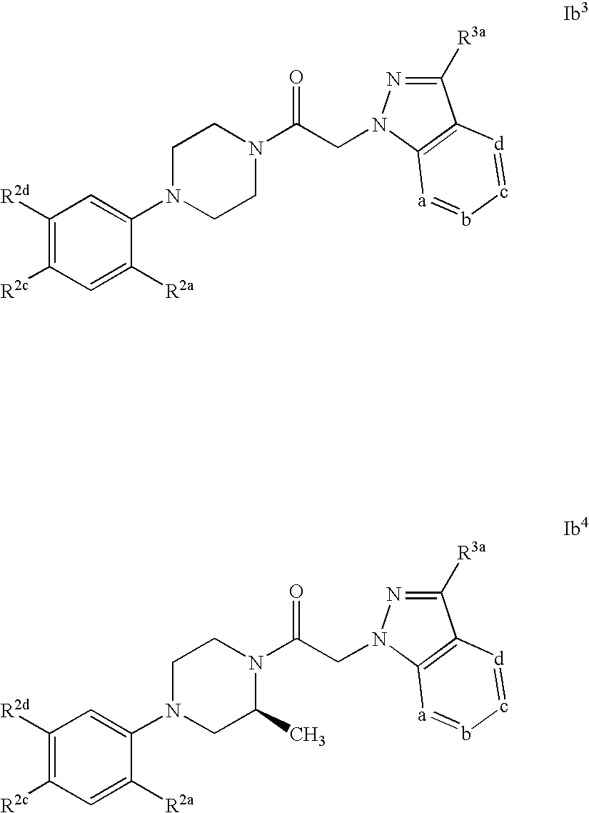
C1([R2d])=C([R2c])C=C([R2a])C(N2CC(C)N(C(CN3C4=C(C([R3a])=N3)[d]=c-b=[a]4)=O)CC2)=C1.C1([R2d])=C([R2c])C=C([R2a])C(N2CCN(C(CN3C4=C(C([R3a])=N3)[d]=c-b=[a]4)=O)CC2)=C1
